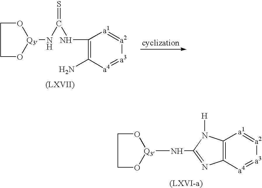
C1(NC(N[Q3]2OCCO2)=S)=C(N)[a4]=[a3][a2]=[a1]1.[(LXVII)].C12=C([a4]=[a3][a2]=[a1]1)N=C(N[Q3]1OCCO1)N2[H].[(LXVI-a)]
